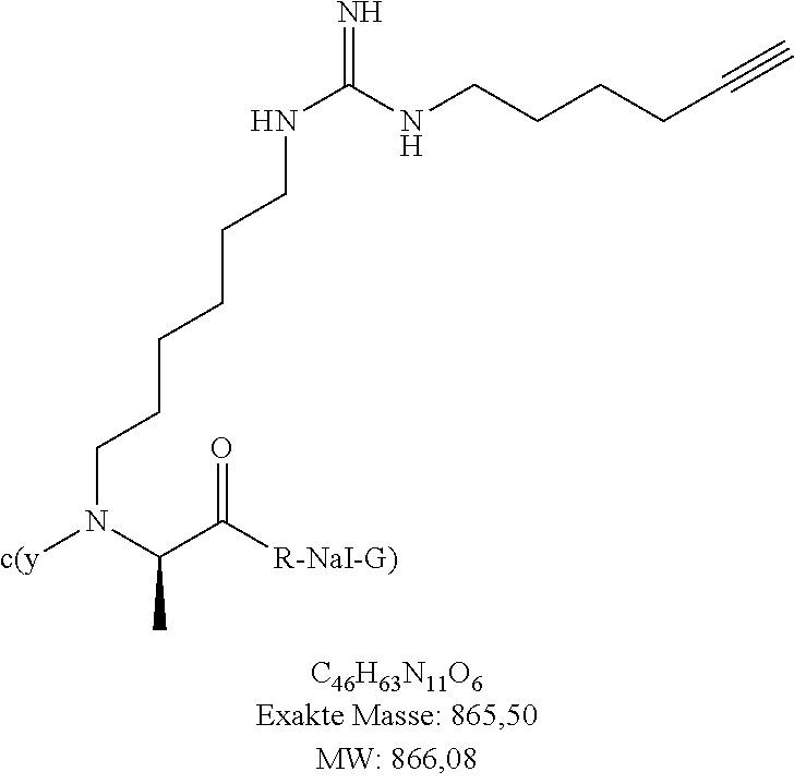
C(CNC(NCCCCCCN([c(y])C(C)C([R-NaI-G)])=O)=N)CCC#C
